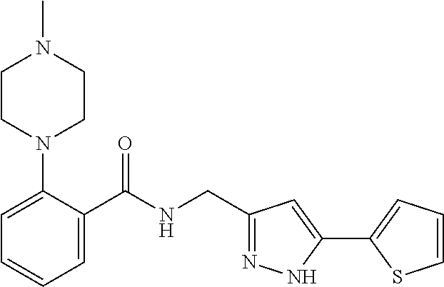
C1=C(N2CCN(C)CC2)C(C(NCC2=NNC(C3=CC=CS3)=C2)=O)=CC=C1
